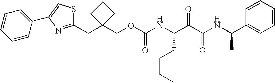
N(C(C(C(NC(C1=CC=CC=C1)C)=O)=O)CCCC)C(OCC1(CC2=NC(C3=CC=CC=C3)=CS2)CCC1)=O
